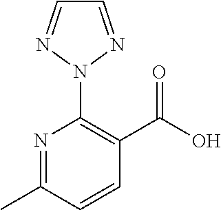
C1=NN(C2=C(C(=O)O)C=CC(C)=N2)N=C1
